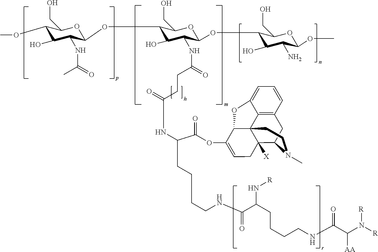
OCC1C(OC2C(NC(=O)C)C(O)C(OC)C(CO)O2)C(O)C(NC(=O)CCC(NC(C(=O)OC2=CCC3([X])C45C6=C(C=CC=C6OC42)CC3N(C)CC5)CCCCNC(=O)C(CCCCNC(C(N([R])[R])[AA])=O)N[R])=O)C(OC2C(O)C(N)C(OC)OC2CO)O1
